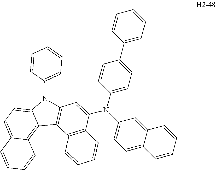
N(C1=CC2=C(C3=C1C=CC=C3)C1=C3C(=CC=C1N2C1=CC=CC=C1)C=CC=C3)(C1=CC=C(C2=CC=CC=C2)C=C1)C1=CC=C2C(=C1)C=CC=C2
